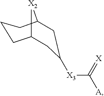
C1C([X3]C([A])=[X])CC2CCCC1[X2]2
